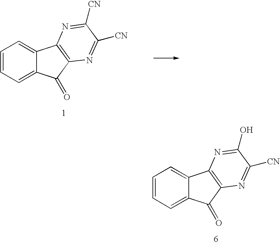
C1=CC=C2C(=C1)C1=C(C2=O)N=C([CN])C(O)=N1.C1=CC=C2C(=C1)C1=C(C2=O)N=C([CN])C([CN])=N1
